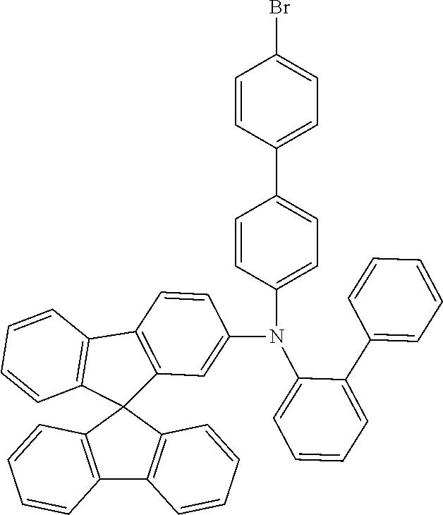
C1=C(Br)C=CC(C2=CC=C(N(C3=CC=CC=C3C3=CC=CC=C3)C3=CC4=C(C=C3)C3=C(C=CC=C3)C43C4=C(C5=C3C=CC=C5)C=CC=C4)C=C2)=C1
